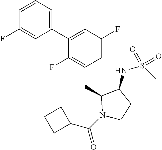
C1(C2=CC(F)=CC(CC3N(C(C4CCC4)=O)CCC3NS(C)(=O)=O)=C2F)=CC=CC(F)=C1
